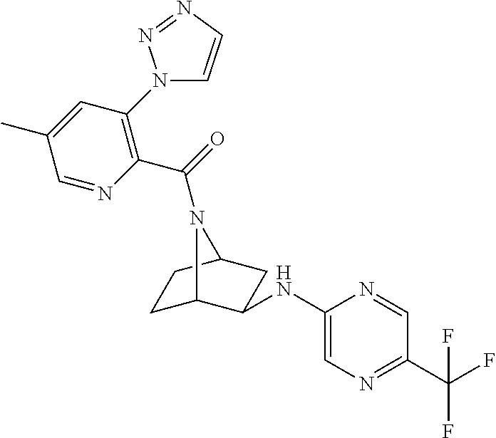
C1(NC2C3CCC(C2)N3C(=O)C2=C(N3C=CN=N3)C=C(C)C=N2)=CN=C(C(F)(F)F)C=N1
